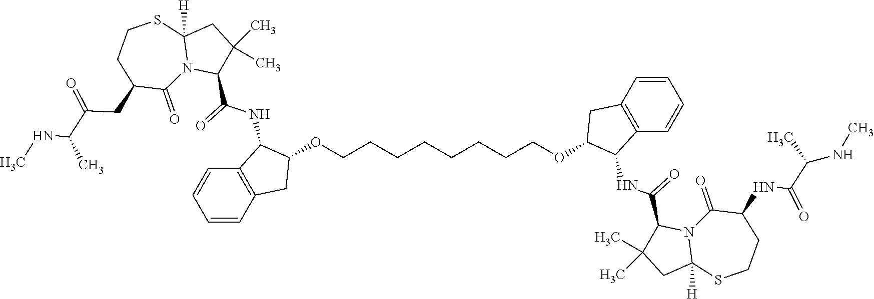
C1(OCCCCCCCCOC2C(NC(=O)C3C(C)(C)CC4([H])N3C(=O)C(NC(=O)C(NC)C)CCS4)C3=C(C2)C=CC=C3)C(NC(=O)C2C(C)(C)CC3([H])N2C(=O)C(CC(=O)C(NC)C)CCS3)C2=C(C1)C=CC=C2
